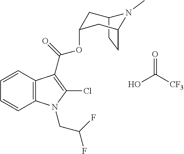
C12CCC(CC(OC(C3=C(Cl)N(CC(F)F)C4=C3C=CC=C4)=O)C1)N2C.OC([CF3])=O
